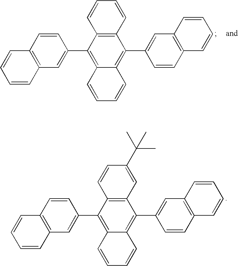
C1=CC(C2=C3C(=C(C4=CC5=C(C=C4)C=CC=C5)C4=C2C=CC=C4)C=CC=C3)=CC2=C1C=CC=C2.C1=CC(C2=C3C(=C(C4=CC5=C(C=C4)C=CC=C5)C4=C2C=CC(C(C)(C)C)=C4)C=CC=C3)=CC2=C1C=CC=C2
